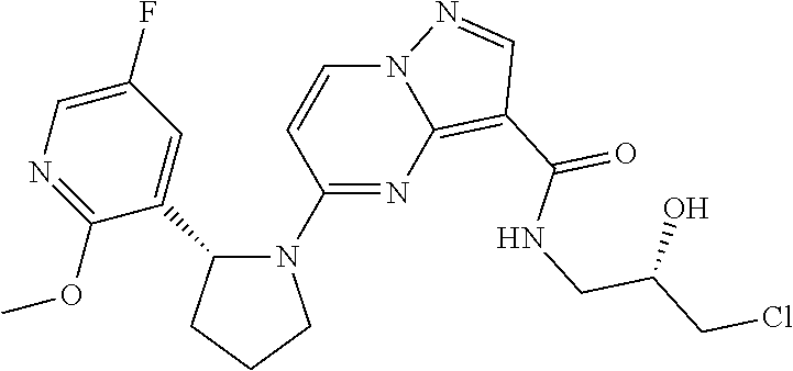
C1CCN(C2=NC3=C(C(NCC(CCl)O)=O)C=NN3C=C2)C1C1=CC(F)=CN=C1OC
